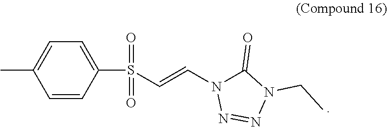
CC1=CC=C(S(=O)(=O)C=CN2C(=O)N(CC)N=N2)C=C1
